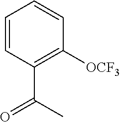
C1=CC(C(C)=O)=C([OCF3])C=C1
